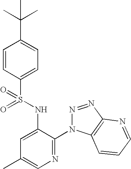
C1=CC(S(NC2=CC(C)=CN=C2N2N=NC3=C2C=CC=N3)(=O)=O)=CC=C1C(C)(C)C
